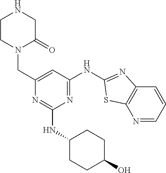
C1CN(CC2=CC(NC3=NC4=C(N=CC=C4)S3)=NC(NC3CCC(O)CC3)=N2)C(=O)CN1
